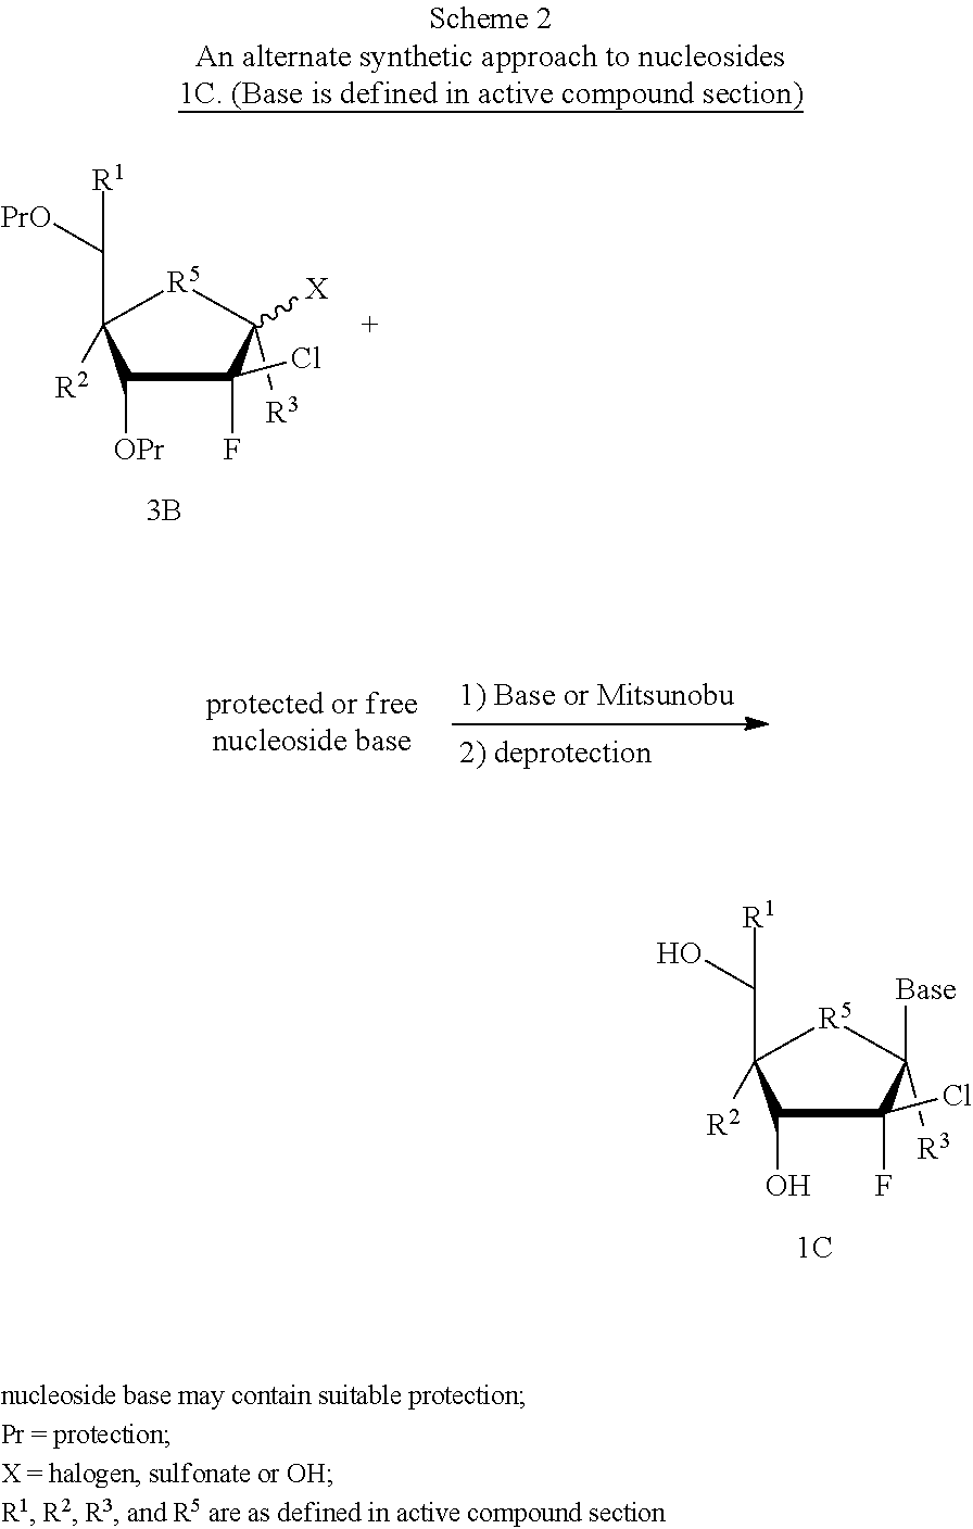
C1([R3])([Base])C(Cl)(F)C(O)C([R2])(C([R1])O)[R5]1.C1([R3])([X])C(Cl)(F)C([OPr])C([R2])(C([R1])[PrO])[R5]1
